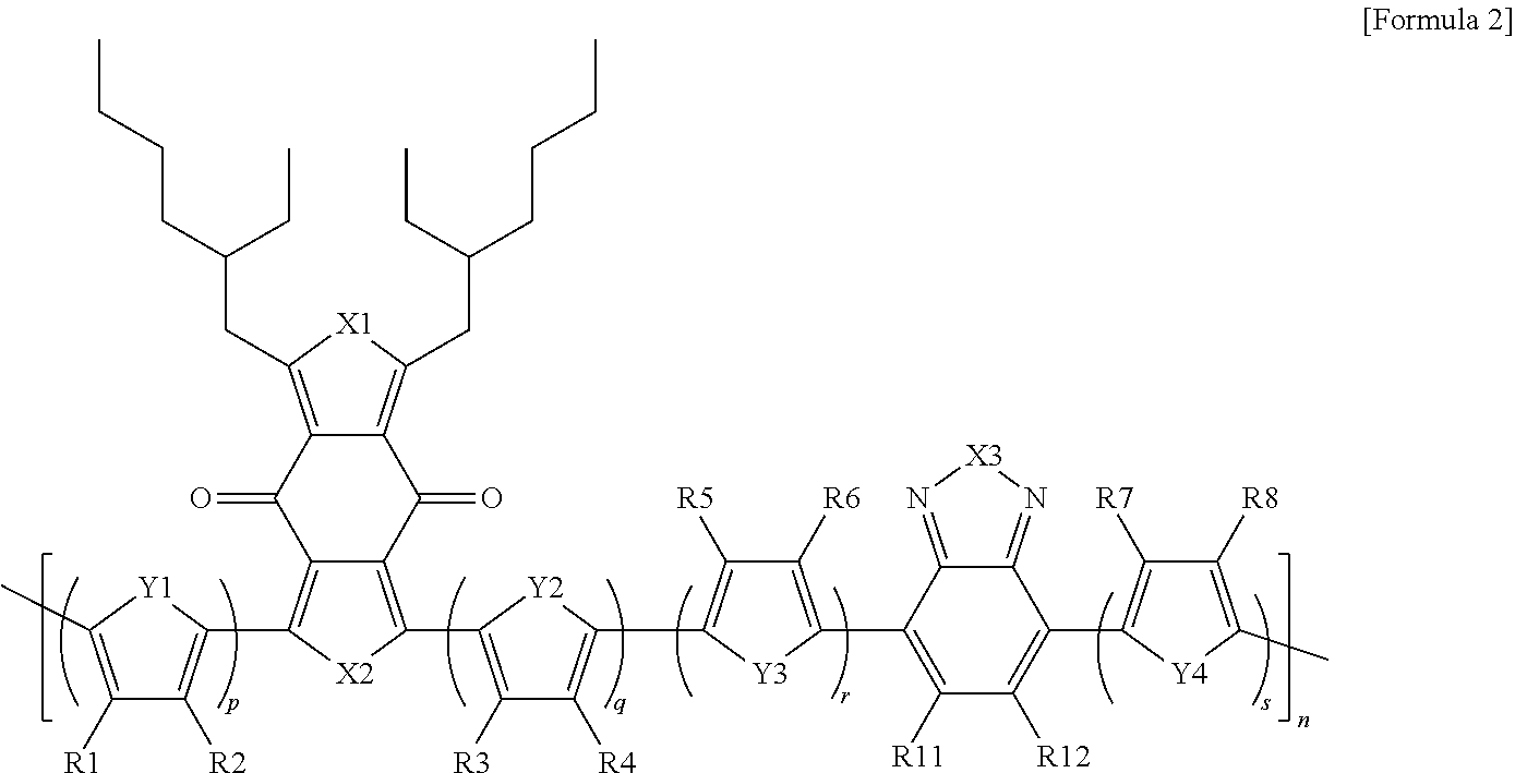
C12=C(C3=C([R2])C([R1])=C(C)[Y1]3)[X2]C(C3=C([R3])C([R4])=C(C4=C([R5])C([R6])=C(C5=C([R11])C([R12])=C(C6=C([R7])C([R8])=C(C)[Y4]6)C6=N[X3]N=C65)[Y3]4)[Y2]3)=C1C(=O)C1=C(CC(CCCC)CC)[X1]C(CC(CC)CCCC)=C1C2=O
